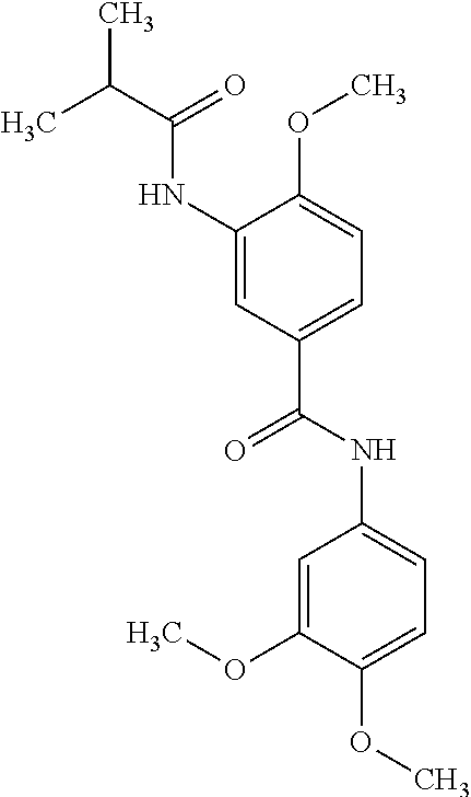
C1(NC(C(C)C)=O)=CC(C(NC2=CC=C(OC)C(OC)=C2)=O)=CC=C1OC
